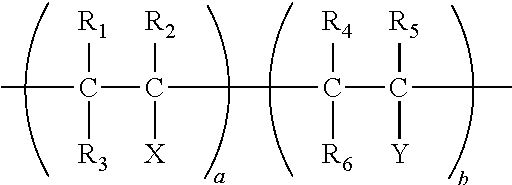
CC([R1])([R3])C([R2])([X])C([R4])([R6])C([R5])([Y])C
